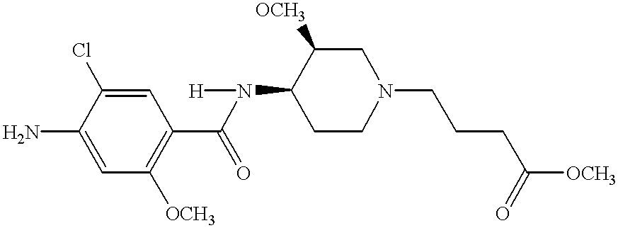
C1=C(Cl)C(N)=CC([OCH3])=C1C(=O)N(C1CCN(CCCC([OCH3])=O)CC1[OCH3])[H]
